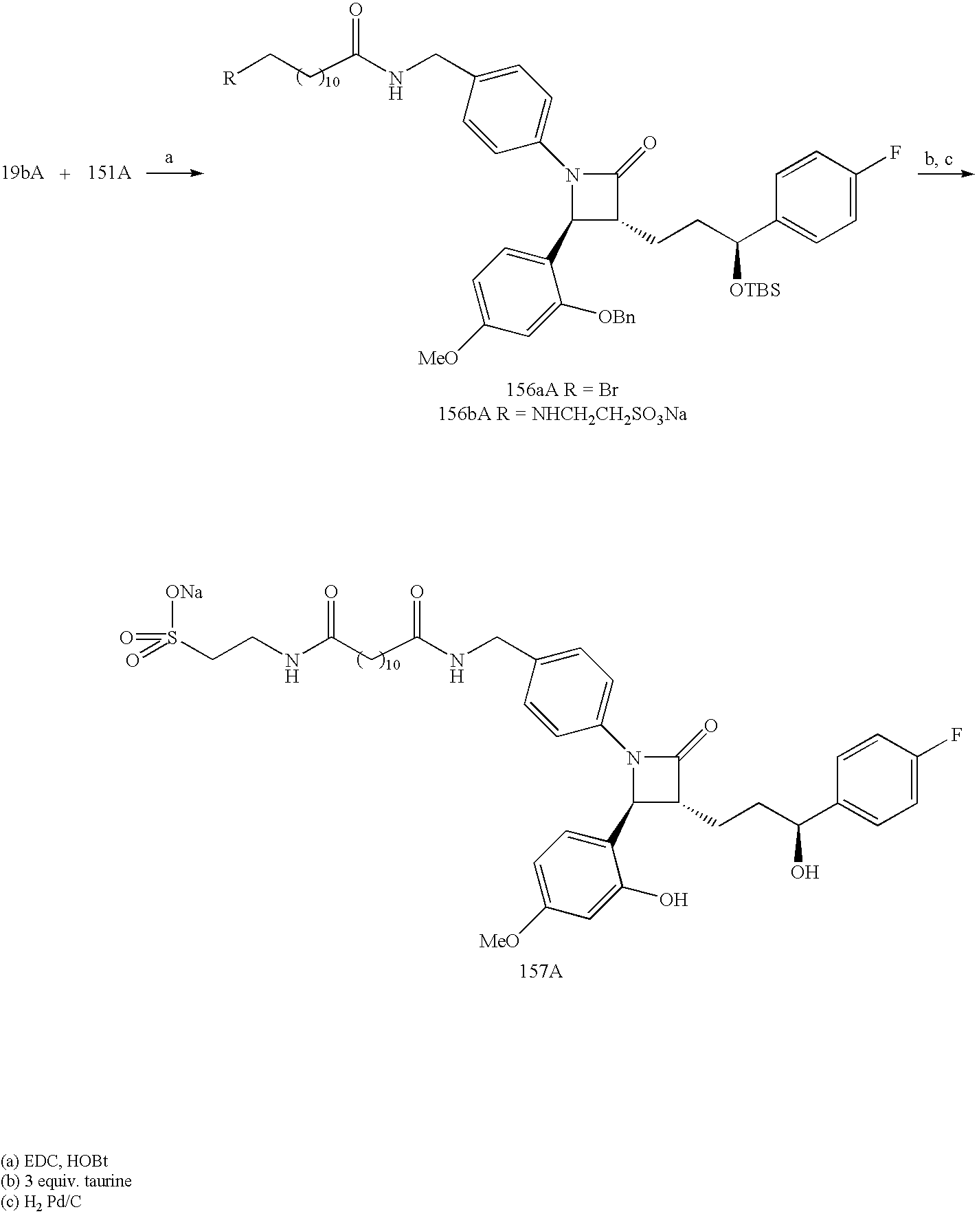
N1(C2=CC=C(CNC(CC(NCCS(=O)(=O)[ONa])=O)=O)C=C2)C(C2=CC=C([MeO])C=C2O)C(CCC(C2=CC=C(F)C=C2)O)C1=O.N1(C2=CC=C(CNC(CC[R])=O)C=C2)C(C2=CC=C([MeO])C=C2[OBn])C(CCC(C2=CC=C(F)C=C2)[OTBS])C1=O
